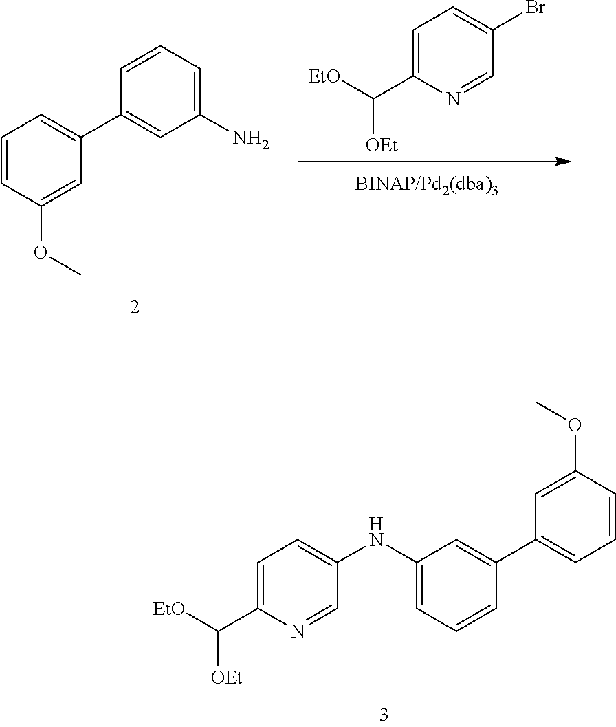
C1=C(C([EtO])[OEt])N=CC(NC2=CC=CC(C3=CC=CC(OC)=C3)=C2)=C1.C1=C(C([EtO])[OEt])N=CC(Br)=C1.C1=CC(OC)=CC(C2=CC(N)=CC=C2)=C1
